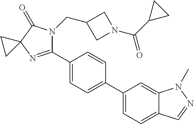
C12(N=C(C3=CC=C(C4=CC=C5C(=C4)N(C)N=C5)C=C3)N(CC3CN(C(C4CC4)=O)C3)C1=O)CC2
